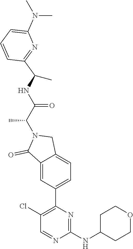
C1=CC=C(N(C)C)N=C1C(NC(C(N1C(=O)C2=CC(C3=C(Cl)C=NC(NC4CCOCC4)=N3)=CC=C2C1)C)=O)C
